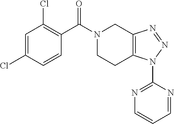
C1=C(Cl)C=CC(C(N2CCC3=C(C2)N=NN3C2=NC=CC=N2)=O)=C1Cl
